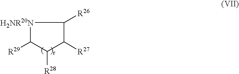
[H2NR20N]1C([R29])C([R28])C([R27])C1[R26]
